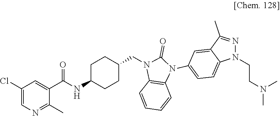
C1(Cl)=CN=C(C)C(C(NC2CCC(CN3C4=C(N(C5=CC=C6C(=C5)C(C)=NN6CCN(C)C)C3=O)C=CC=C4)CC2)=O)=C1
